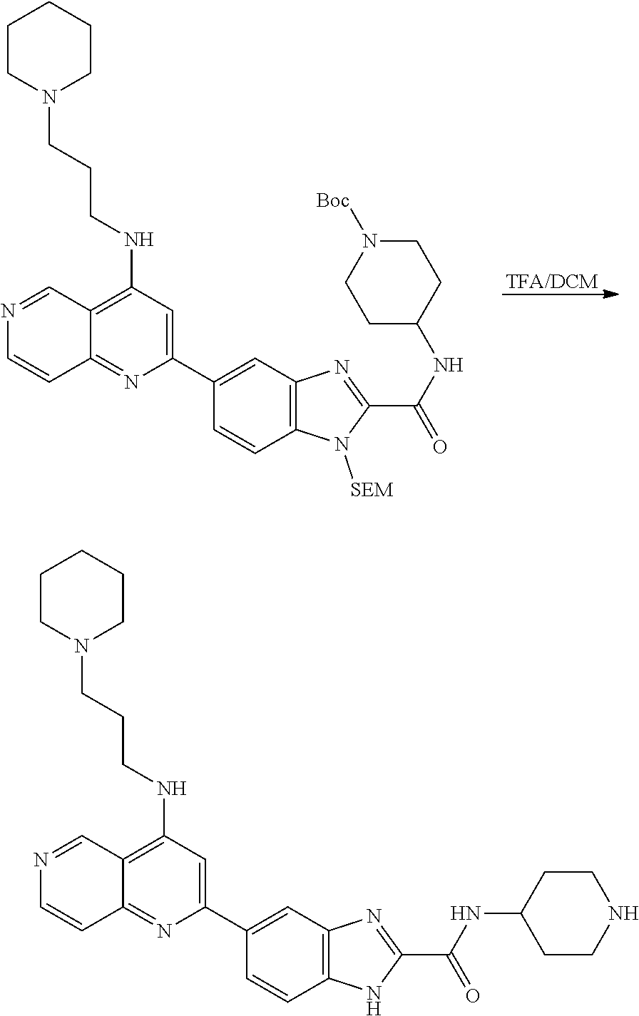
[TFA/DCM].C1CN(CCCNC2=C3C(=NC(C4=CC5=C(C=C4)N([SEM])C(C(NC4CCN([Boc])CC4)=O)=N5)=C2)C=CN=C3)CCC1.C1CN(CCCNC2=C3C(=NC(C4=CC5=C(C=C4)NC(C(NC4CCNCC4)=O)=N5)=C2)C=CN=C3)CCC1
